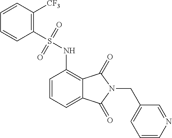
C1=CC=C2C(=C1NS(C1=C([CF3])C=CC=C1)(=O)=O)C(=O)N(CC1=CC=CN=C1)C2=O
